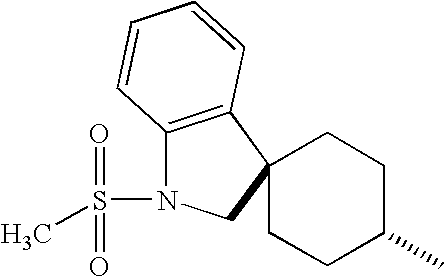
C1CC(C)CCC12C1=C(N(S(=O)(=O)C)C2)C=CC=C1
